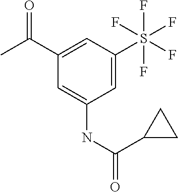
C1(C(C)=O)=CC(S(F)(F)(F)(F)F)=CC(NC(C2CC2)=O)=C1
